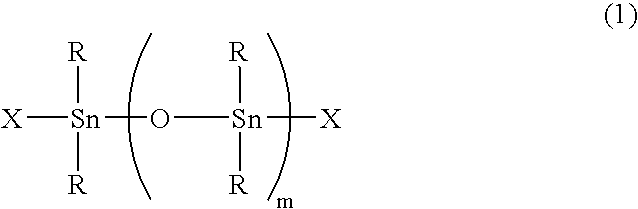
[X][Sn]([R])([R])O[Sn]([X])([R])[R]
